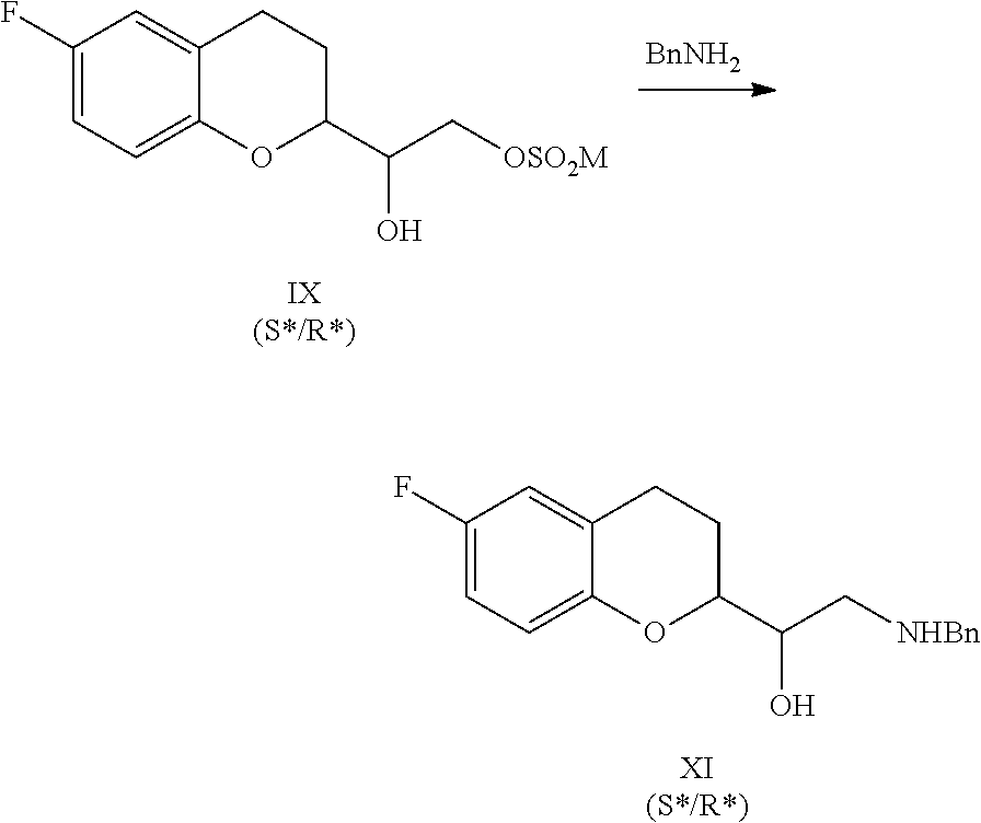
C1(F)=CC=C2C(=C1)CCC(C(C[NHBn])O)O2.[XI(S*/R*)].C1(F)=CC=C2C(=C1)CCC(C(C[OSO2M])O)O2.[IX(S*/R*)].[BnNH2]
